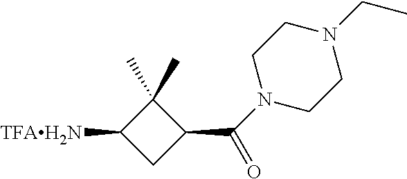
C1(C(=O)N2CCN(CC)CC2)C(C)(C)C([TFAH2N])C1
